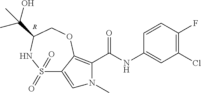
C1(Cl)=C(F)C=CC(NC(=O)C2=C3C(=CN2C)S(=O)(=O)NC(C(C)(O)C)CO3)=C1.[R]
